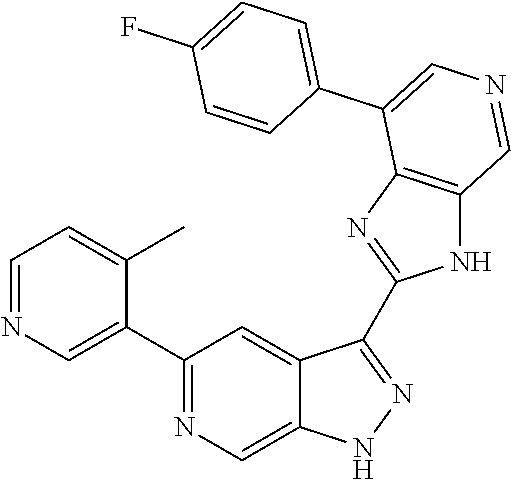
C1(C2=CN=CC=C2C)=NC=C2C(=C1)C(C1=NC3=C(N1)C=NC=C3C1=CC=C(F)C=C1)=NN2
